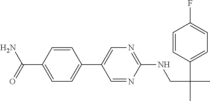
C1=NC(NCC(C)(C2=CC=C(F)C=C2)C)=NC=C1C1=CC=C(C(=O)N)C=C1
